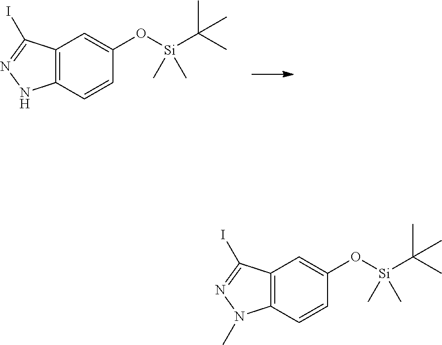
C12=C(C=CC(O[Si](C(C)(C)C)(C)C)=C1)NN=C2I.C12=C(C=CC(O[Si](C(C)(C)C)(C)C)=C1)N(C)N=C2I
